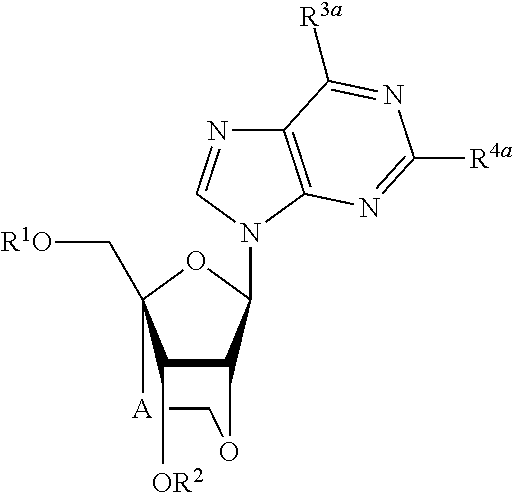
C1[A]C2(C[R1O])C([OR2])C(C(N3C=NC4=C3N=C([R4a])N=C4[R3a])O2)O1
